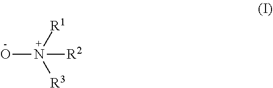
ON([R1])([R3])[R2]
